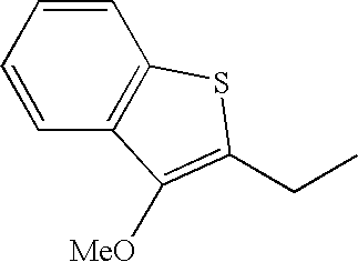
C1=CC2=C(C=C1)SC(CC)=C2[MeO]
